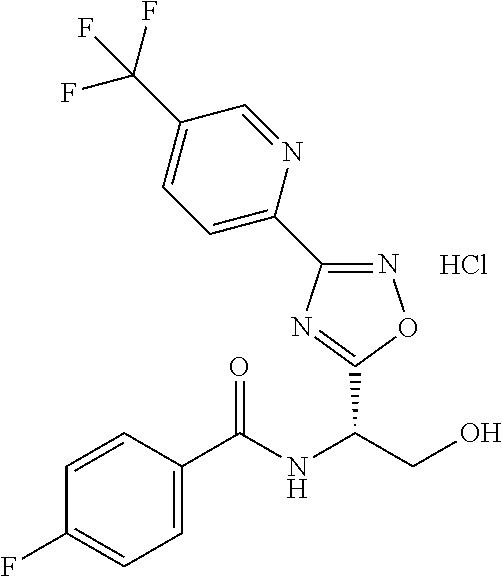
C(NC(CO)C1=NC(C2=CC=C(C(F)(F)F)C=N2)=NO1)(=O)C1=CC=C(F)C=C1.Cl
